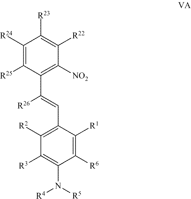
C1([R6])=C([R1])C(C=C([R26])C2=C([NO2])C([R22])=C([R23])C([R24])=C2[R25])=C([R2])C([R3])=C1N([R5])[R4]
